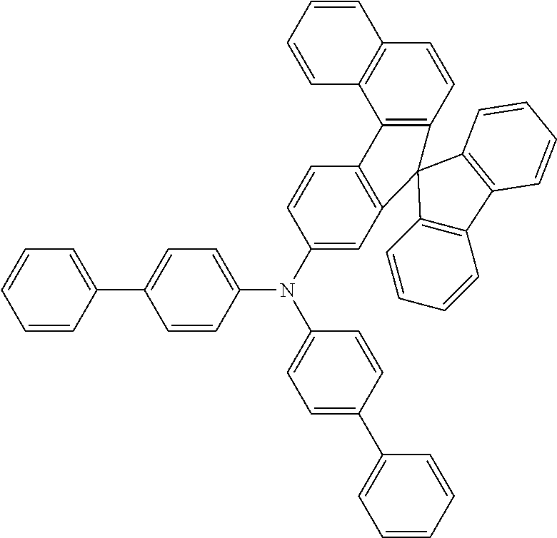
C1=CC=CC(C2=CC=C(N(C3=CC4=C(C=C3)C3=C(C=CC5=C3C=CC=C5)C43C4=C(C=CC=C4)C4=C3C=CC=C4)C3=CC=C(C4=CC=CC=C4)C=C3)C=C2)=C1
